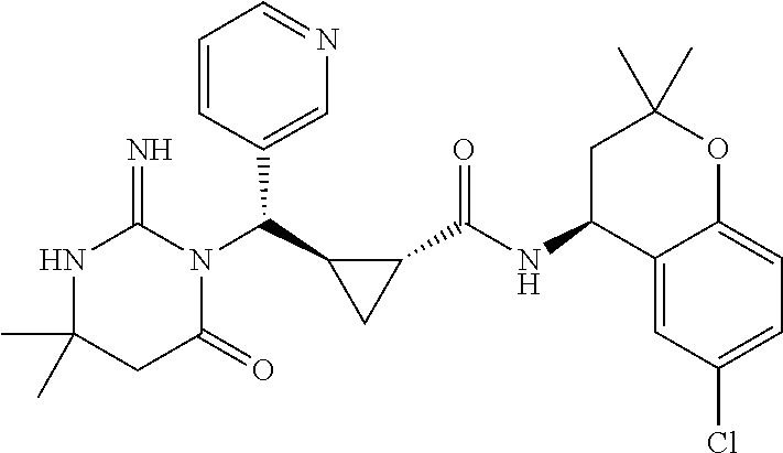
CC1(C)NC(=N)N(C(C2CC2C(NC2C3=CC(Cl)=CC=C3OC(C)(C)C2)=O)C2=CN=CC=C2)C(=O)C1
